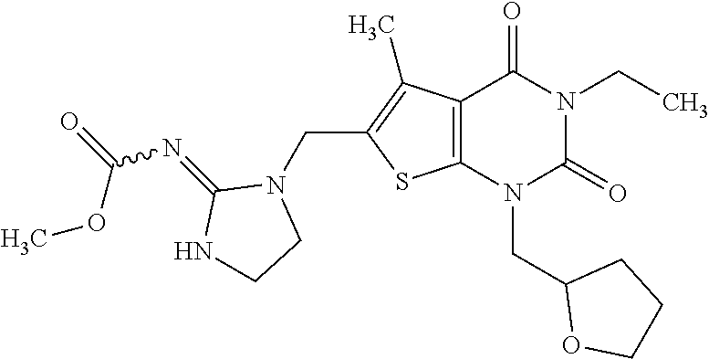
C12=C(N(CC3OCCC3)C(=O)N(CC)C1=O)SC(CN1C(=NC(OC)=O)NCC1)=C2C
